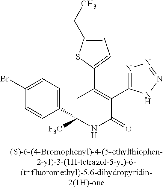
C1(C2=C(C3=NN=NN3)C(=O)NC(C3=CC=C(Br)C=C3)([F3C])C2)=CC=C(CC)S1
